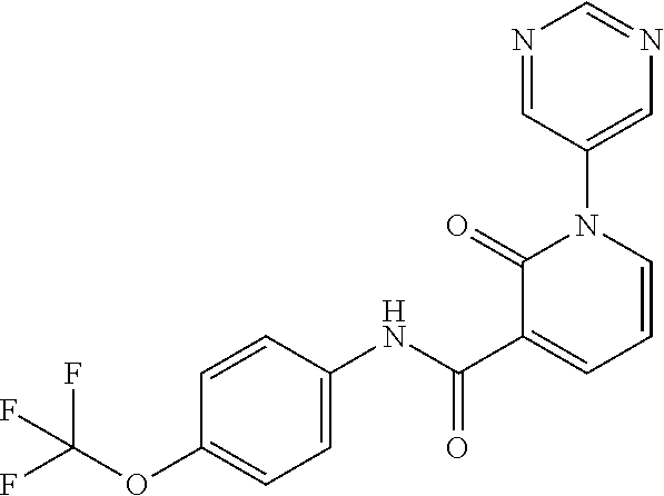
C1(N2C(=O)C(C(NC3=CC=C(OC(F)(F)F)C=C3)=O)=CC=C2)=CN=CN=C1
